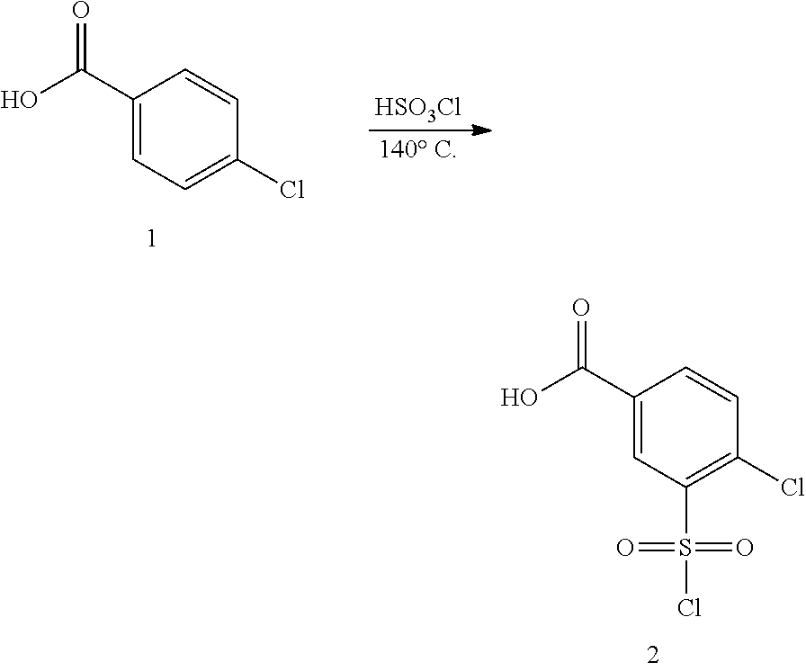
C1(C(=O)O)=CC=C(Cl)C=C1.[HSO3Cl].[140 C].C1(C(=O)O)=CC(S(Cl)(=O)=O)=C(Cl)C=C1
